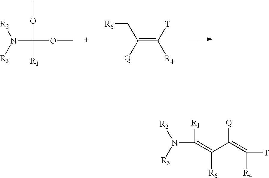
N(C(OC)(OC)[R1])([R3])[R2].[R6]CC(=C([R4])[T])[Q].N(C([R1])=C(C(=C([T])[R4])[Q])[R6])([R3])[R2]
